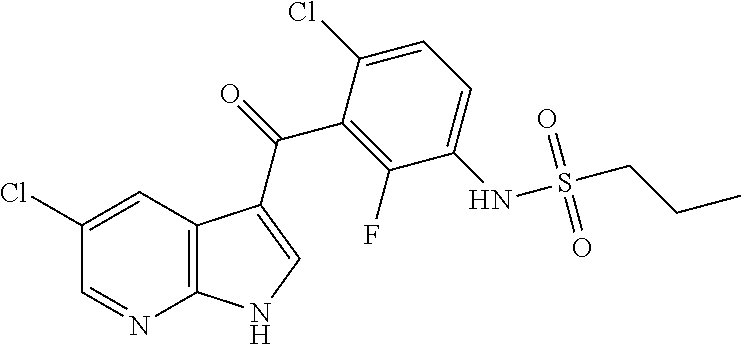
C12=C(C=C(Cl)C=N1)C(C(C1=C(F)C(NS(CCC)(=O)=O)=CC=C1Cl)=O)=CN2
